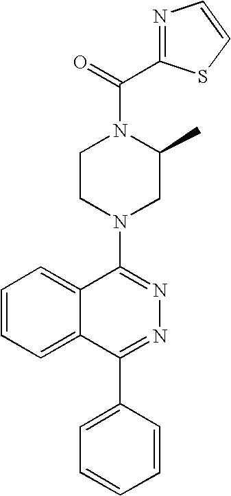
C(=O)(N1CCN(C2=NN=C(C3=CC=CC=C3)C3=CC=CC=C23)CC1C)C1=NC=CS1
